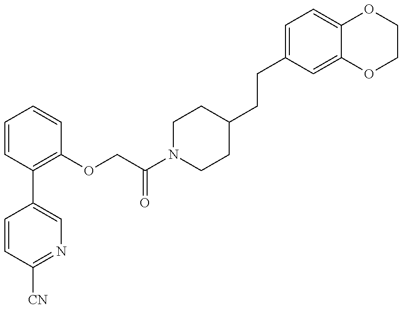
C1=CC([CN])=NC=C1C1=C(OCC(N2CCC(CCC3=CC=C4C(=C3)OCCO4)CC2)=O)C=CC=C1
